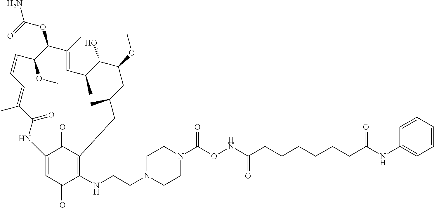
C12=CC(=O)C(NCCN3CCN(C(ONC(CCCCCCC(NC4=CC=CC=C4)=O)=O)=O)CC3)=C(C1=O)CC(C)CC(OC)C(O)C(C)C=C(C)C(OC(N)=O)C(OC)C=CC=C(C)C(=O)N2
